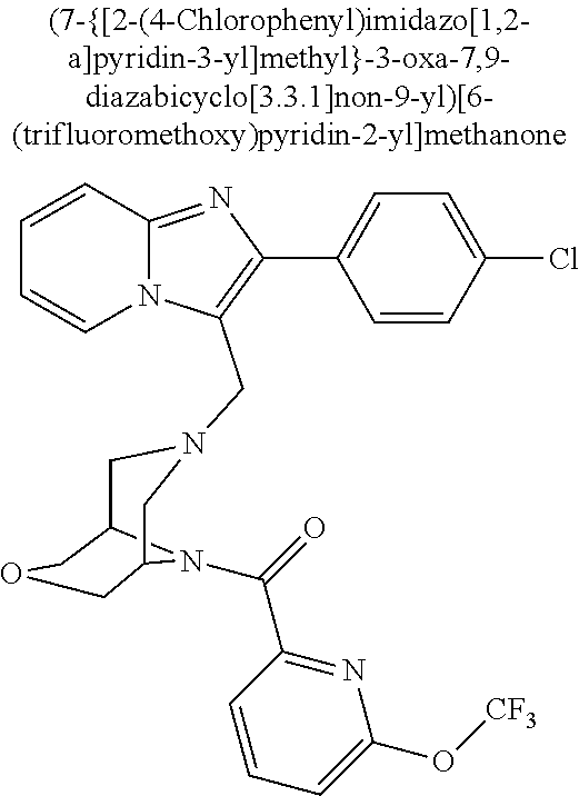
N12C(=NC(C3=CC=C(Cl)C=C3)=C1CN1CC3N(C(=O)C4=NC(O[CF3])=CC=C4)C(C1)COC3)C=CC=C2
